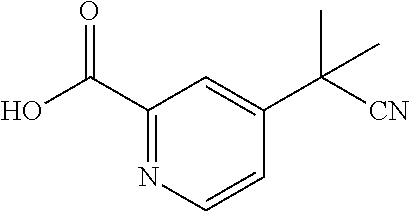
C1(C(O)=O)=NC=CC(C([CN])(C)C)=C1
